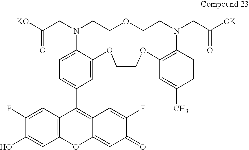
C(CN1CCOCCN(CC([OK])=O)C2=C(C=C(C)C=C2)OCCOC2=CC(C3=C4C(=CC(=O)C(F)=C4)OC4=C3C=C(F)C(O)=C4)=CC=C12)([KO])=O
